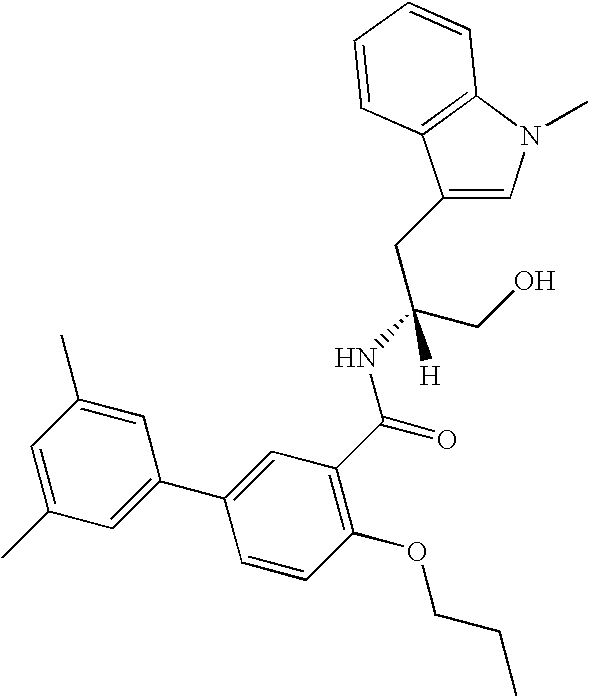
C1(CC(CO)(NC(=O)C2=C(OCCC)C=CC(C3=CC(C)=CC(C)=C3)=C2)[H])=CN(C)C2=C1C=CC=C2
